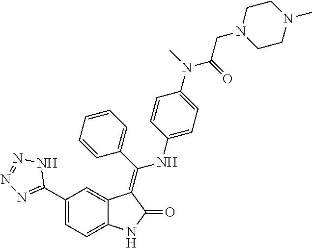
C1(C2=NN=NN2)=CC=C2C(=C1)C(=C(C1=CC=CC=C1)NC1=CC=C(N(C)C(=O)CN3CCN(C)CC3)C=C1)C(=O)N2
